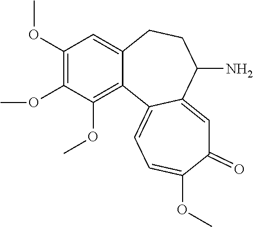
C1(OC)=C(OC)C(OC)=C2C(=C1)CCC(N)C1=CC(=O)C(OC)=CC=C21
